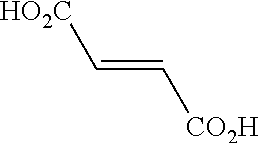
C(=C[CO2H])[CO2H]
